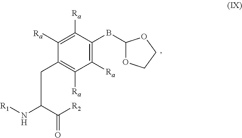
[R1]NC(C([R2])=O)CC1=C([Ra])C([Ra])=C(BC2OCCO2)C([Ra])=C1[Ra]
